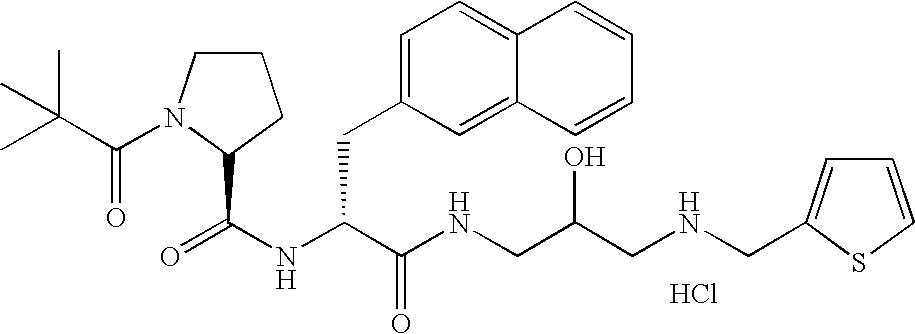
Cl.N(C(C(NCC(CNCC1=CC=CS1)O)=O)CC1=CC=C2C(=C1)C=CC=C2)C(=O)C1N(C(=O)C(C)(C)C)CCC1
